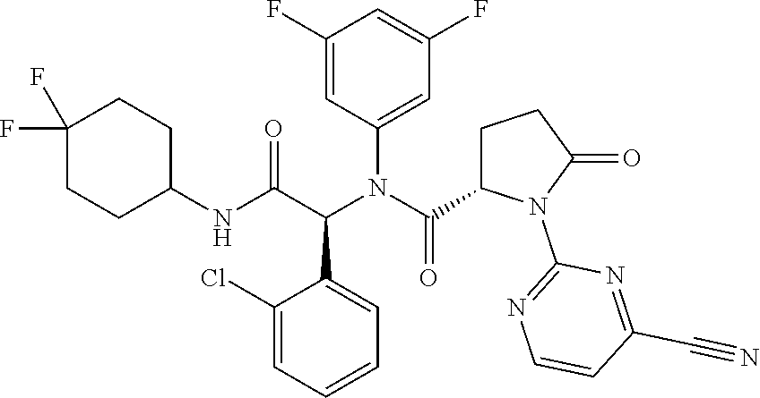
C1(Cl)=CC=CC=C1C(C(NC1CCC(F)(F)CC1)=O)N(C(=O)C1CCC(=O)N1C1=NC=CC(C#N)=N1)C1=CC(F)=CC(F)=C1
